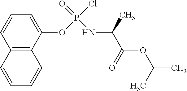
C1(OP(Cl)(=O)NC(C)C(OC(C)C)=O)=CC=CC2=C1C=CC=C2
